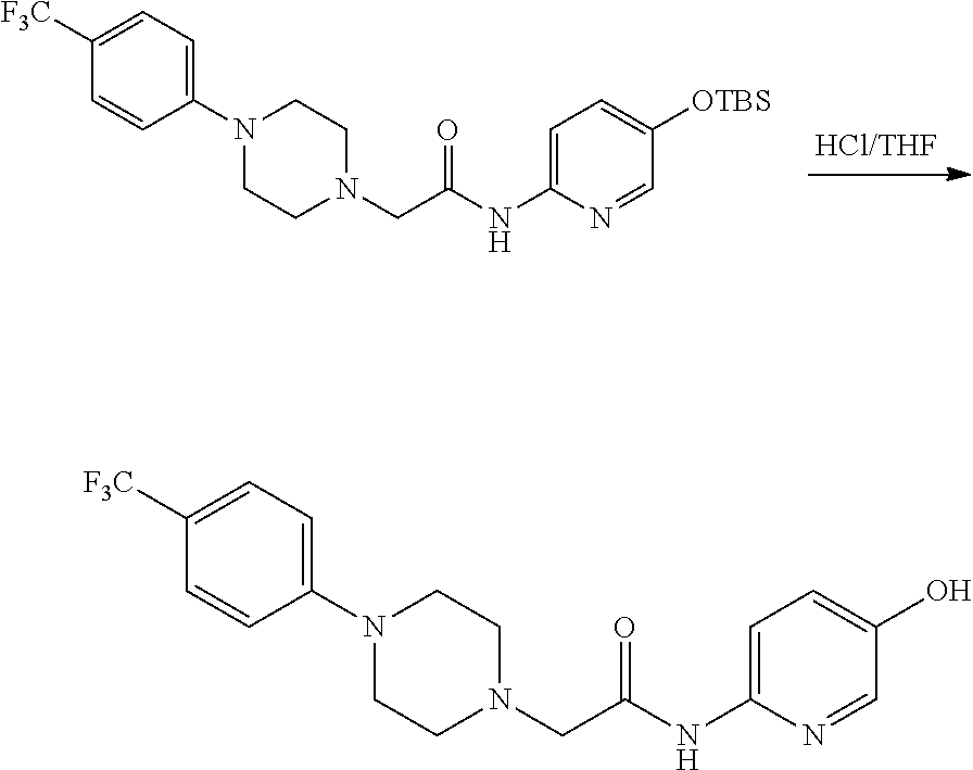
C1([F3C])=CC=C(N2CCN(CC(NC3=CC=C([OTBS])C=N3)=O)CC2)C=C1.C1([F3C])=CC=C(N2CCN(CC(NC3=CC=C(O)C=N3)=O)CC2)C=C1
